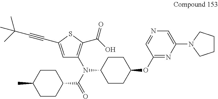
C1CC(N(C(=O)C2CCC(C)CC2)C2=C(C(=O)O)SC(C#CC(C)(C)C)=C2)CCC1OC1=NC(N2CCCC2)=CN=C1
